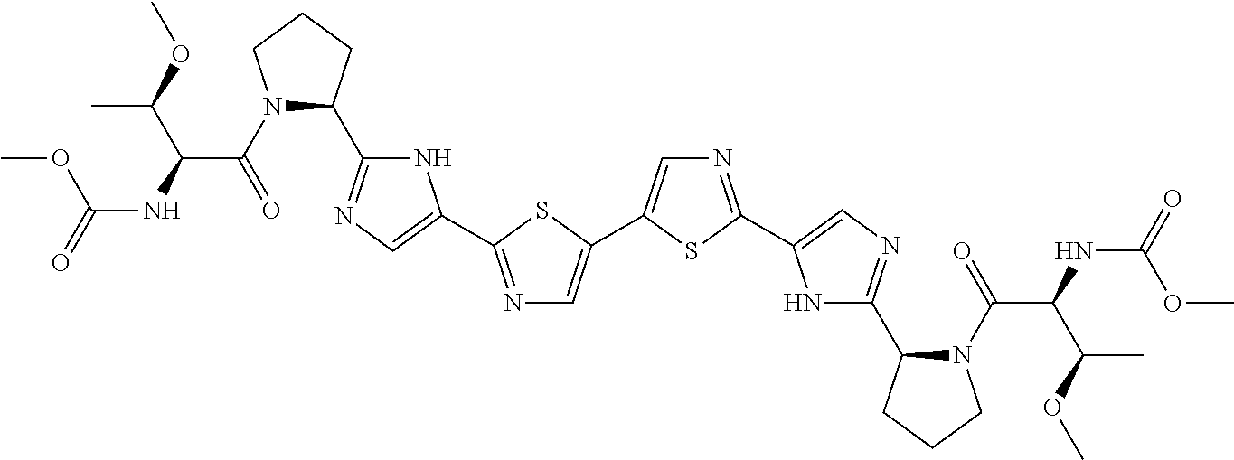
N1C(C2N(C(=O)C(NC(=O)OC)C(OC)C)CCC2)=NC=C1C1=NC=C(C2=CN=C(C3=CN=C(C4N(C(=O)C(NC(=O)OC)C(C)OC)CCC4)N3)S2)S1
